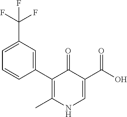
C1(C2=CC(C(F)(F)F)=CC=C2)=C(C)NC=C(C(O)=O)C1=O
